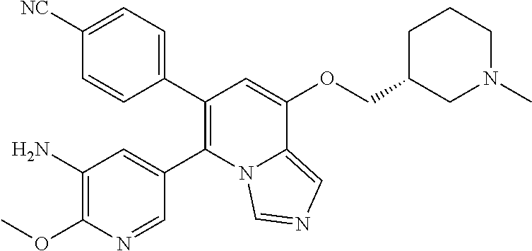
C1(C2=C(C3=CC(N)=C(OC)N=C3)N3C(=CN=C3)C(OCC3CN(C)CCC3)=C2)=CC=C([NC])C=C1
